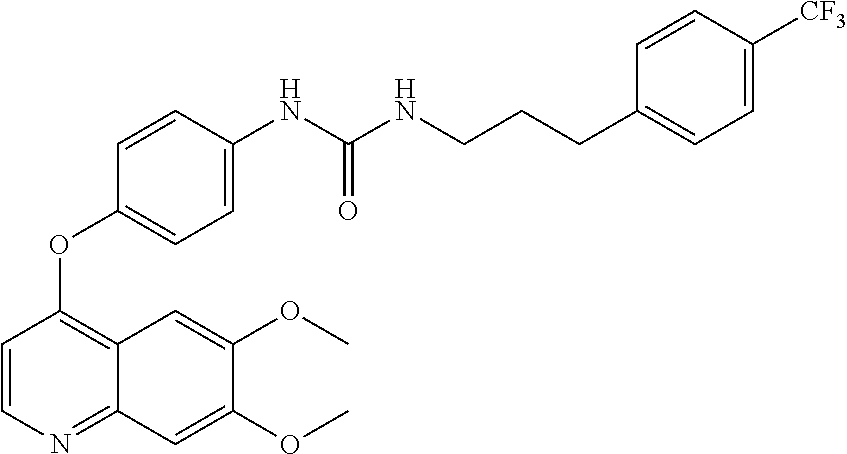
C1=CN=C2C(=C1OC1=CC=C(NC(NCCCC3=CC=C([CF3])C=C3)=O)C=C1)C=C(OC)C(OC)=C2
